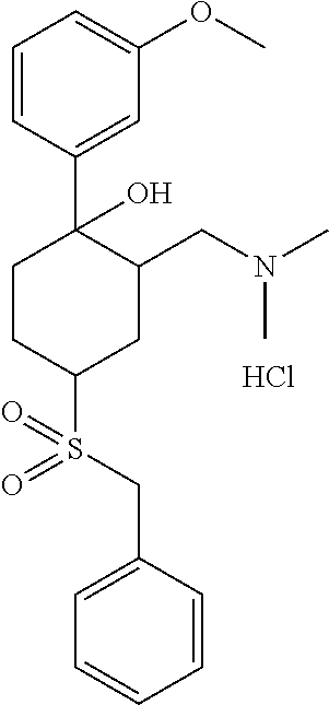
C1=CC(C2(O)C(CN(C)C)CC(S(CC3=CC=CC=C3)(=O)=O)CC2)=CC(OC)=C1.Cl
